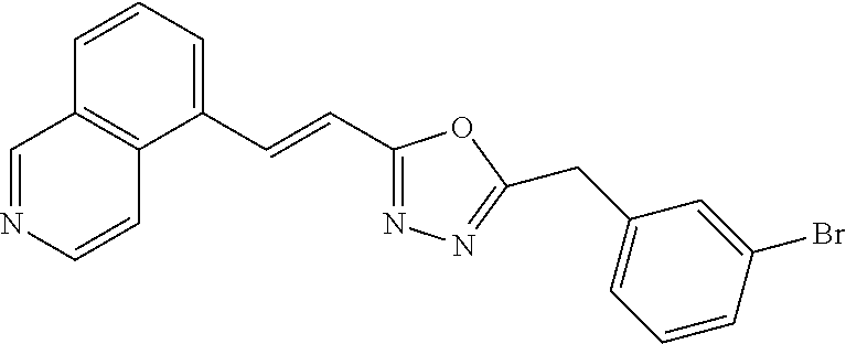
C1=CC=C(C=CC2=NN=C(CC3=CC=CC(Br)=C3)O2)C2=C1C=NC=C2
